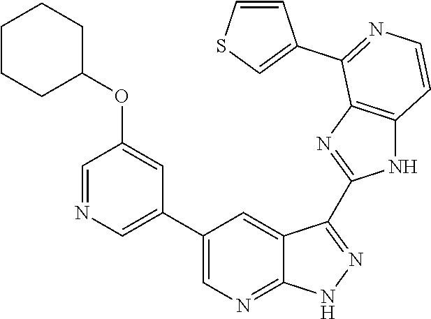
C1=NC=C(C2=CN=C3C(=C2)C(C2=NC4=C(N2)C=CN=C4C2=CSC=C2)=N[N H]3)C=C1OC1CCCCC1
